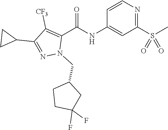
C1=CN=C(S(C)(=O)=O)C=C1NC(C1=C([CF3])C(C2CC2)=NN1CC1CCC(F)(F)C1)=O
